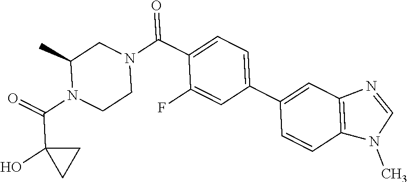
O=C(N1CCN(C(=O)C2=CC=C(C3=CC4=C(C=C3)N(C)C=N4)C=C2F)CC1C)C1(O)CC1
